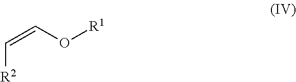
C([R2])=CO[R1]
